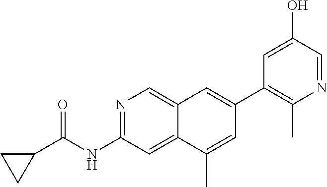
N1=C(NC(C2CC2)=O)C=C2C(=C1)C=C(C1=C(C)N=CC(O)=C1)C=C2C
